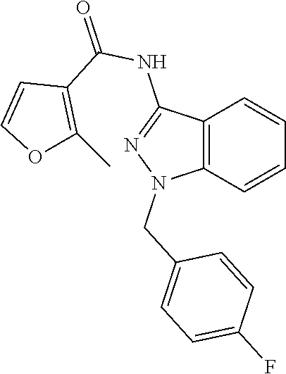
C12=C(C=CC=C1)N(CC1=CC=C(F)C=C1)N=C2NC(=O)C1=C(C)OC=C1
